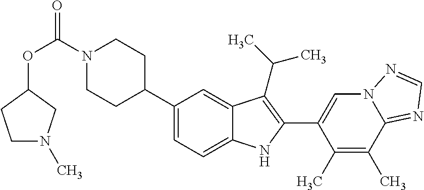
C(=O)(N1CCC(C2=CC=C3C(=C2)C(C(C)C)=C(C2=CN4C(=NC=N4)C(C)=C2C)N3)CC1)OC1CCN(C)C1
